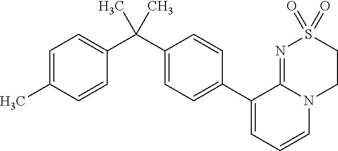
C1(C(C2=CC=C(C)C=C2)(C)C)=CC=C(C2=CC=CN3C2=NS(=O)(=O)CC3)C=C1
